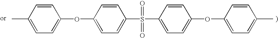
C1(C)=CC=C(OC2=CC=C(S(C3=CC=C(OC4=CC=C(C)C=C4)C=C3)(=O)=O)C=C2)C=C1
